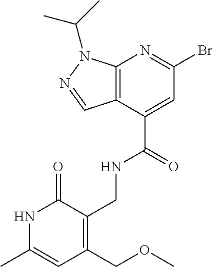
C12=C(C(C(=O)NCC3=C(COC)C=C(C)NC3=O)=CC(Br)=N1)C=NN2C(C)C
